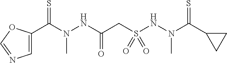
C(N(C)NC(=O)CS(NN(C)C(=S)C1CC1)(=O)=O)(=S)C1=CN=CO1
